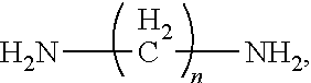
NC[NH2]
